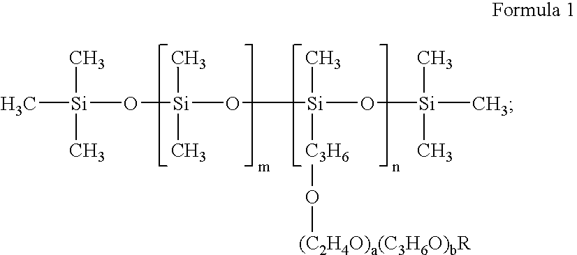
C[Si](O[Si](O[Si](O[Si](C)(C)C)([C3H6]O[(C2H4O)a(C3H6O)bR])C)(C)C)(C)C
